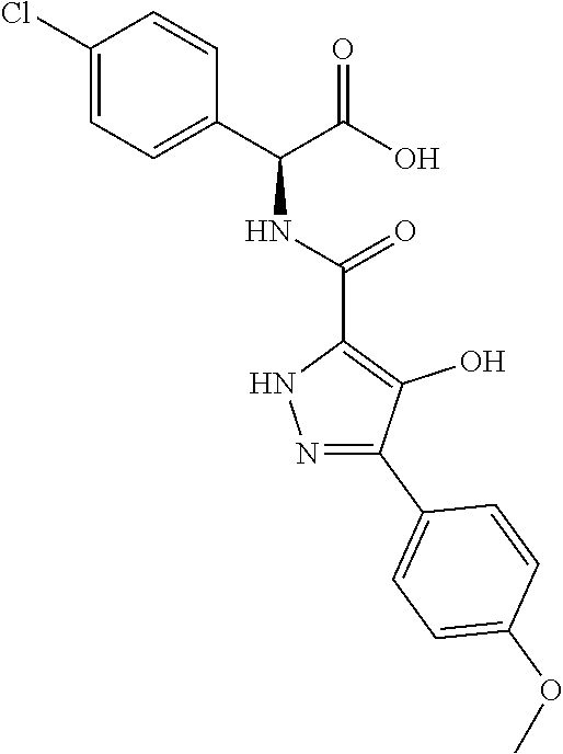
N1=C(C2=CC=C(OC)C=C2)C(O)=C(C(NC(C(O)=O)C2=CC=C(Cl)C=C2)=O)N1
